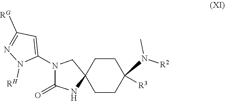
C1CC2(CN(C3=CC([RG])=NN3[RH])C(=O)N2)CCC1([R3])N([R2])C
